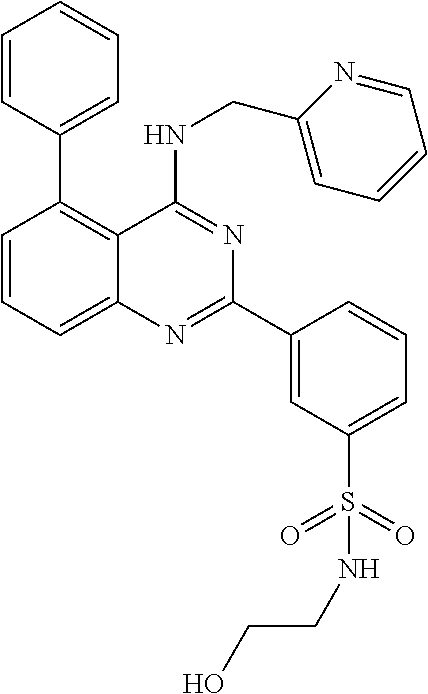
C1=CC=C2C(=C1C1=CC=CC=C1)C(NCC1=CC=CC=N1)=NC(C1=CC(S(=O)(=O)NCCO)=CC=C1)=N2
